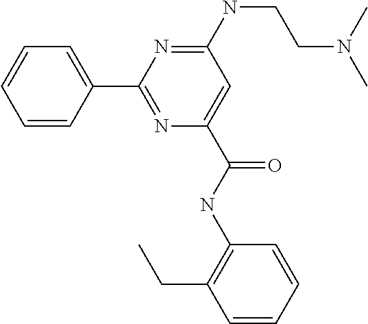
C1=CC=CC(C2=NC(C(NC3=C(CC)C=CC=C3)=O)=CC(NCCN(C)C)=N2)=C1
